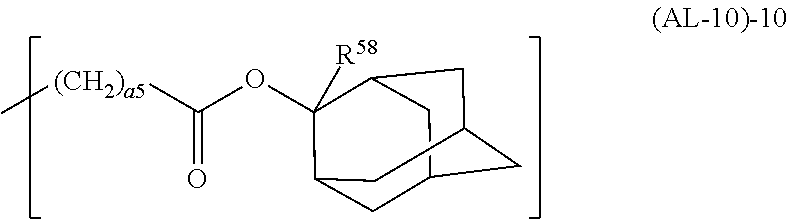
O(C(=O)[(CH2)a5]C)C1([R58])C2CC3CC(CC1C3)C2
